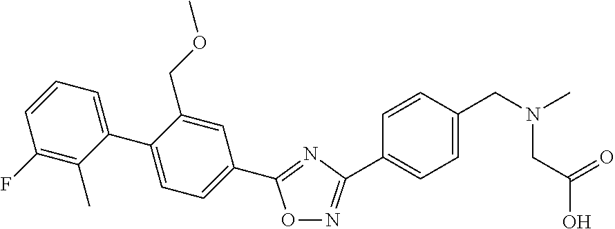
O1N=C(C2=CC=C(CN(C)CC(O)=O)C=C2)N=C1C1=CC=C(C2=CC=CC(F)=C2C)C(COC)=C1
